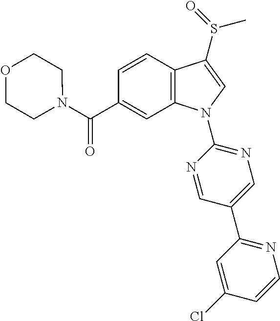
C(C1=CC2=C(C=C1)C(S(C)=O)=CN2C1=NC=C(C2=NC=CC(Cl)=C2)C=N1)(=O)N1CCOCC1
